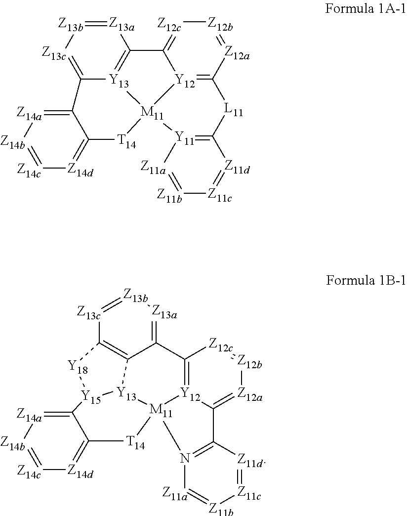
C12=[Z13c][Z13b]=[Z13a]C3=[Y13]1[M11]1([Y12]4=C([Z12a]=[Z12b][Z12c]=C34)[L11]C3=[Y11]1[Z11a]=[Z11b][Z11c]=[Z11d]3)[T14]C1=[Z14d][Z14c]=[Z14b][Z14a]=C21.[Z13c]1=[Z13b][Z13a]=C2C3=C1[Y18][Y15]1[Y13]3[M11]3([Y12]4=C2[Z12c]=[Z12b][Z12a]=C4C2=N3[Z11a]=[Z11b][Z11c]=[Z11d]2)[T14]C2=[Z14d][Z14c]=[Z14b][Z14a]=C12
